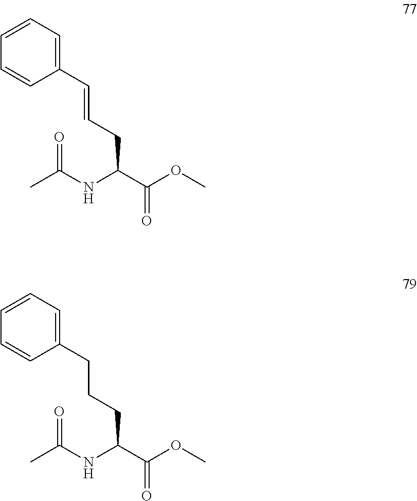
CC(NC(C(OC)=O)CC=CC1=CC=CC=C1)=O.CC(NC(C(OC)=O)CCCC1=CC=CC=C1)=O
